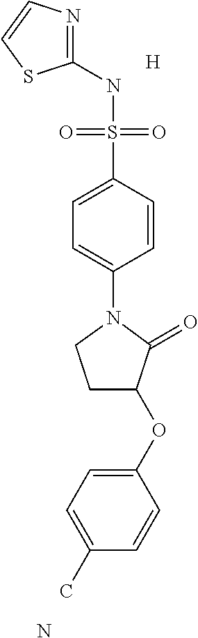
C1(NS(C2=CC=C(N3CCC(OC4=CC=C(C)C=C4)C3=O)C=C2)(=O)=O)=NC=CS1.[H].N
